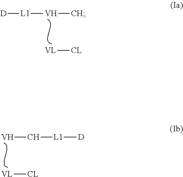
[D][L1][V]C.[VL][CL].[V]C[L1][D].[VL][CL]
